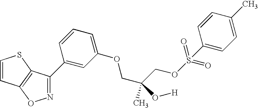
C1=CC2=C(S1)C(C1=CC(OCC(COS(C3=CC=C(C)C=C3)(=O)=O)(C)O[H])=CC=C1)=NO2
